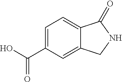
C1=C(C(O)=O)C=C2C(=C1)C(=O)NC2
